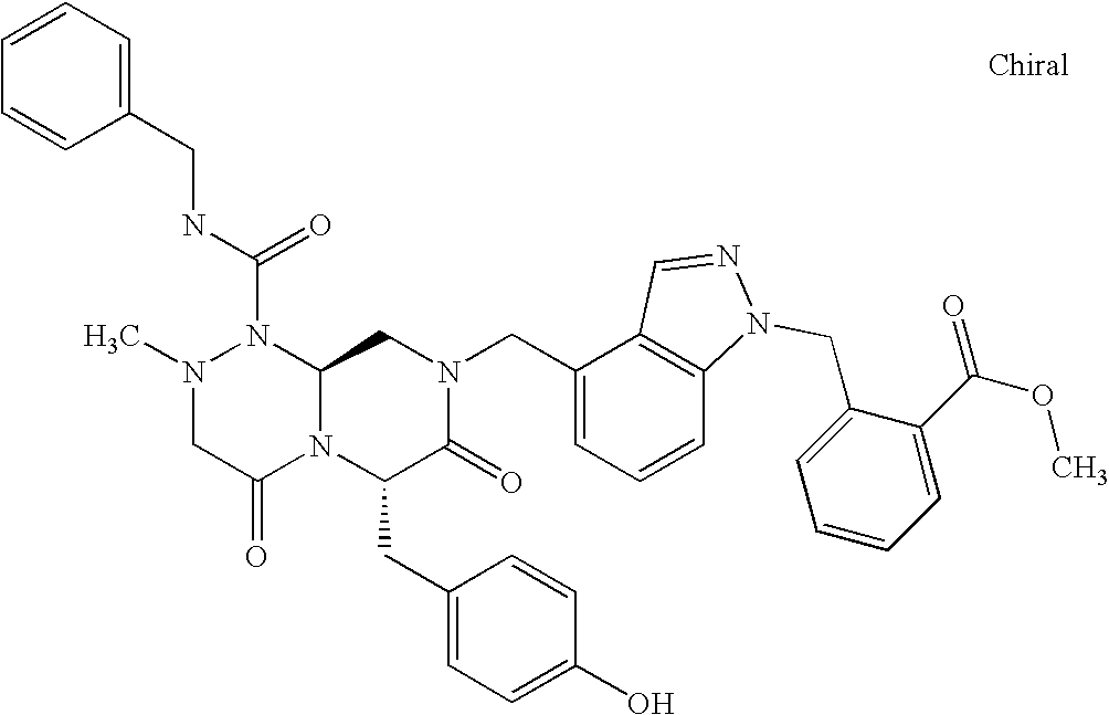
N(C(N1N(C)CC(=O)N2C1CN(CC1=CC=CC3=C1C=NN3CC1=CC=CC=C1C(OC)=O)C(=O)C2CC1=CC=C(O)C=C1)=O)CC1=CC=CC=C1
